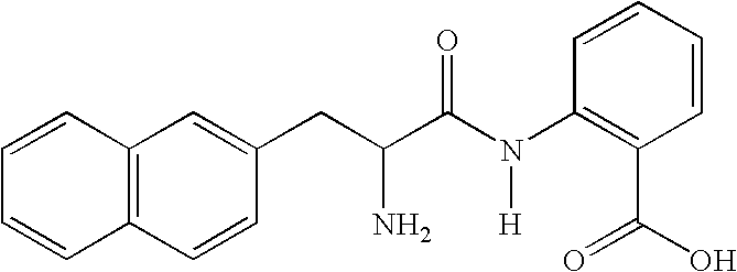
C12=C(C=CC(CC(C(N(C3=C(C(O)=O)C=CC=C3)[H])=O)N)=C1)C=CC=C2
